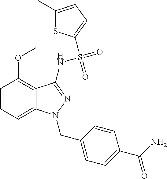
C1=CC=C2C(=C1OC)C(NS(=O)(=O)C1=CC=C(C)S1)=NN2CC1=CC=C(C(=O)N)C=C1
